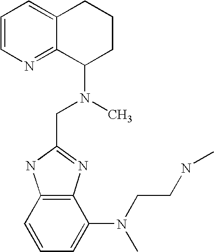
C1=CN=C2C(=C1)CCCC2N(CC1=NC2=C(N1)C=CC=C2N(CCNC)C)C
